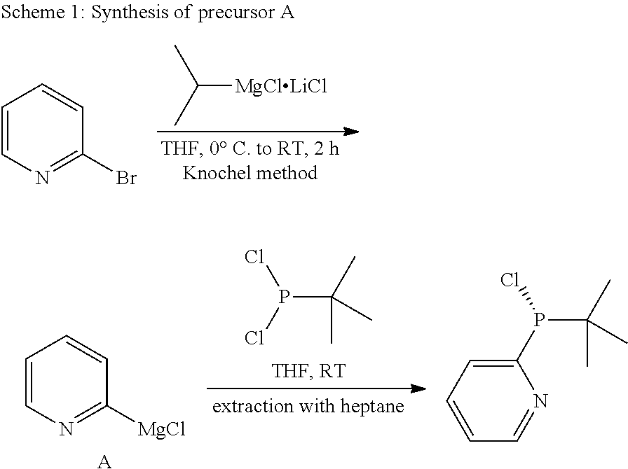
C(P(Cl)Cl)(C)(C)C.C1=CN=C([MgCl])C=C1.[A].C1(P(Cl)C(C)(C)C)=CC=CC=N1.[MgClLiCl]C(C)C.C1=CN=C(Br)C=C1
